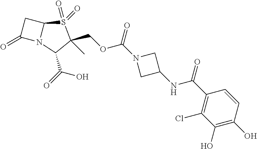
C1C(=O)N2C1S(=O)(=O)C(COC(N1CC(NC(C3=C(Cl)C(O)=C(O)C=C3)=O)C1)=O)(C)C2C(=O)O
